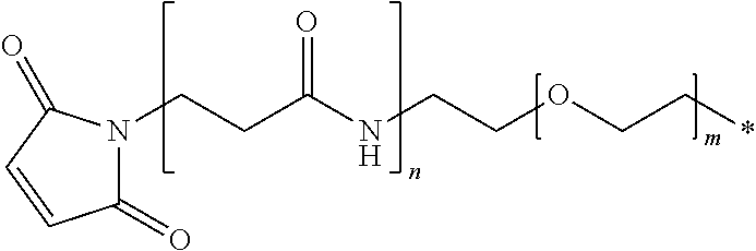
C1(=O)N(CCC(NCCOCC*)=O)C(=O)C=C1
